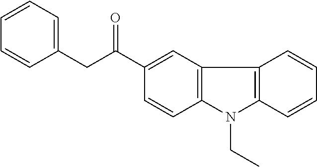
C(C1=CC=CC=C1)C(=O)C1=CC2=C(C=C1)N(CC)C1=C2C=CC=C1
